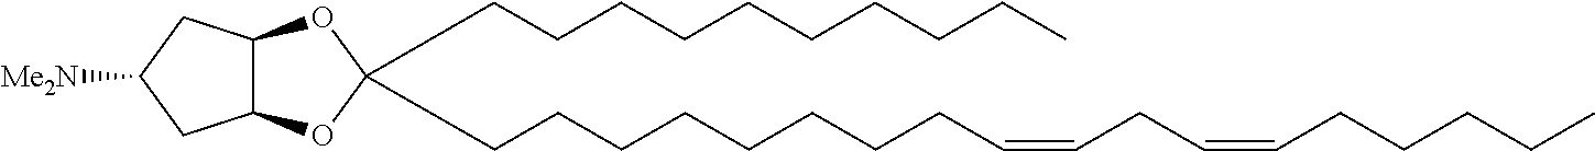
C(CCCCCCCCC)C1(CCCCCCCCC=CCC=CCCCCC)OC2C(O1)CC([Me2N])C2
